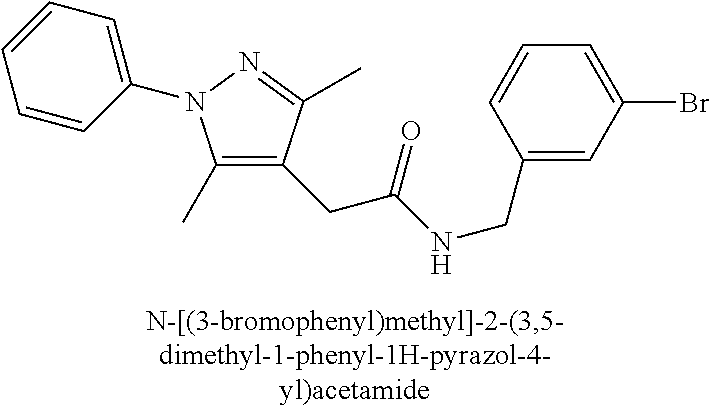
N(C(=O)CC1=C(C)N(C2=CC=CC=C2)N=C1C)CC1=CC(Br)=CC=C1
